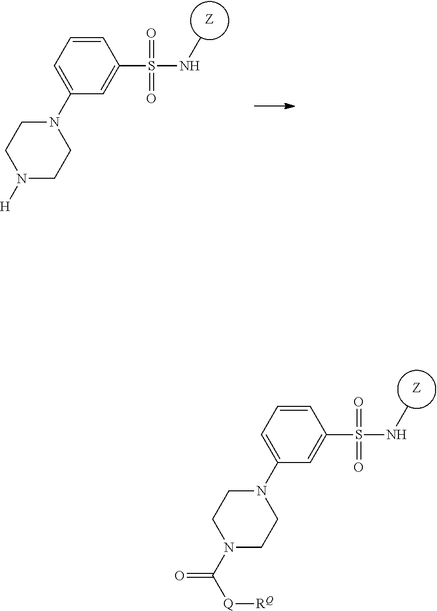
[Z].C1=CC=C(N2CCN(C(=O)[Q][RQ])CC2)C=C1S(NC)(=O)=O.[Z].C1=CC=C(N2CCN([H])CC2)C=C1S(NC)(=O)=O
